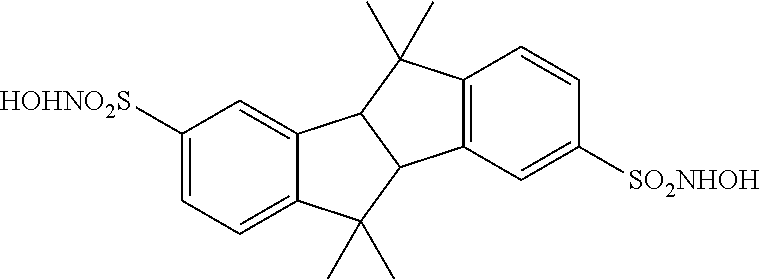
C1([HOHNO2S])=CC=C2C(=C1)C1C(C2(C)C)C2=C(C1(C)C)C=CC([SO2NHOH])=C2
